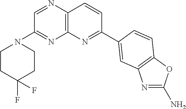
C1=NC2=C(N=C1N1CCC(F)(F)CC1)N=C(C1=CC3=C(OC(N)=N3)C=C1)C=C2
